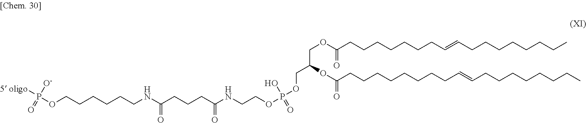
O(CCCCCCNC(CCCC(NCCOP(O)(=O)OCC(COC(=O)CCCCCCCC=CCCCCCCCC)OC(=O)CCCCCCCCC=CCCCCCCCC)=O)=O)P([O-])([5 oligo])=O
